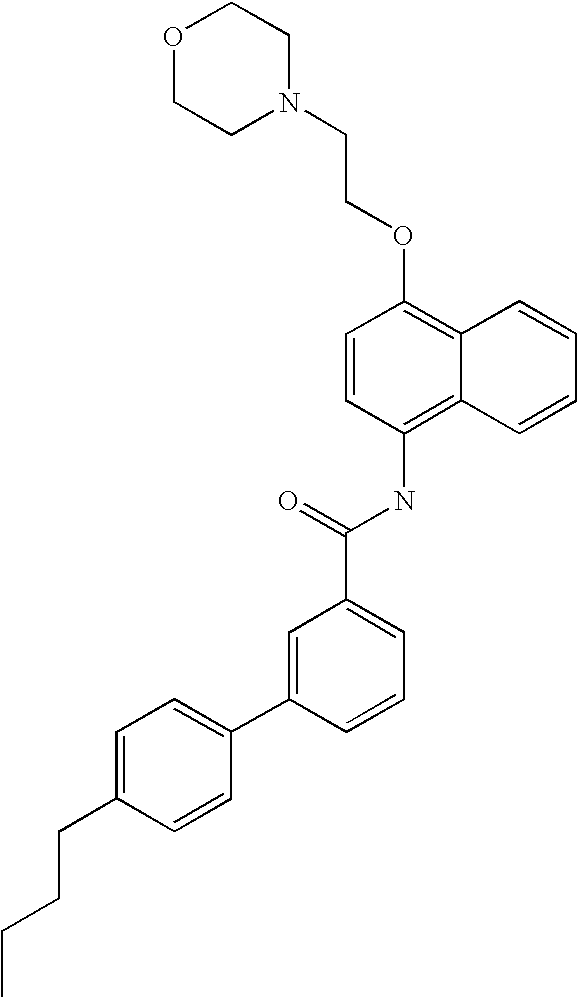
O1CCN(CCOC2=C3C(=C(NC(C4=CC=CC(C5=CC=C(CCCC)C=C5)=C4)=O)C=C2)C=CC=C3)CC1
